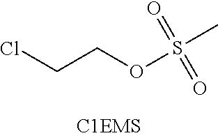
ClCCOS(=O)(=O)C
